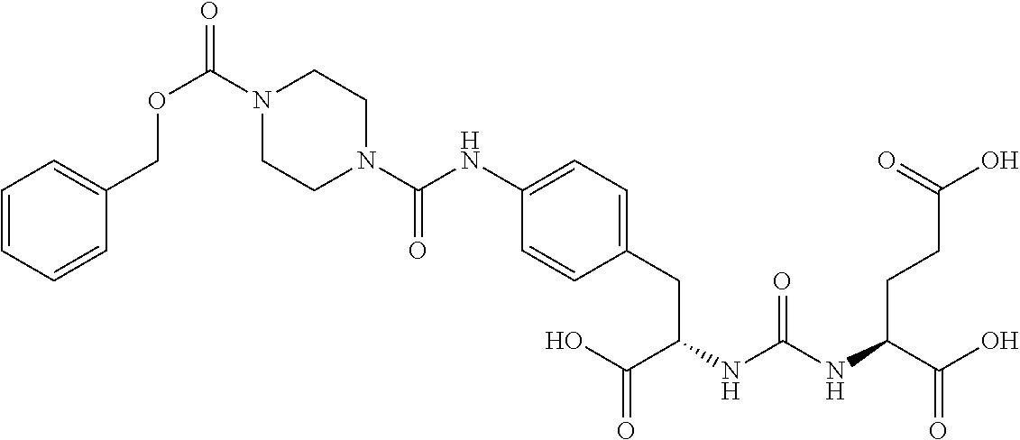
C1=CC=CC(COC(=O)N2CCN(C(NC3=CC=C(CC(C(O)=O)NC(NC(C(O)=O)CCC(O)=O)=O)C=C3)=O)CC2)=C1
